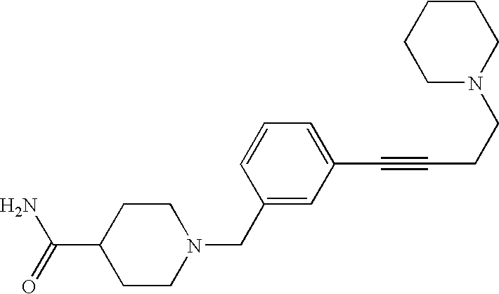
C1CN(CC2=CC(C#CCCN3CCCCC3)=CC=C2)CCC1C(N)=O
